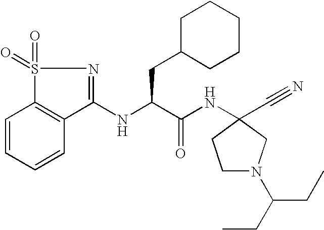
N(C(C(NC1(C#N)CN(C(CC)CC)CC1)=O)CC1CCCCC1)C1=NS(=O)(=O)C2=C1C=CC=C2
